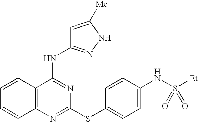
C1=CC2=C(C=C1)N=C(SC1=CC=C(NS([Et])(=O)=O)C=C1)N=C2NC1=NNC([Me])=C1
